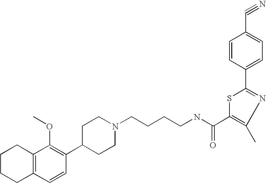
C1(C2=C(OC)C3=C(C=C2)CCCC3)CCN(CCCCNC(=O)C2=C(C)N=C(C3=CC=C(C#N)C=C3)S2)CC1
